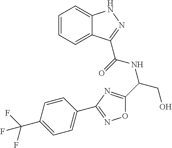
C1=CC=C2C(=C1)NN=C2C(NC(CO)C1=NC(C2=CC=C(C(F)(F)F)C=C2)=NO1)=O
